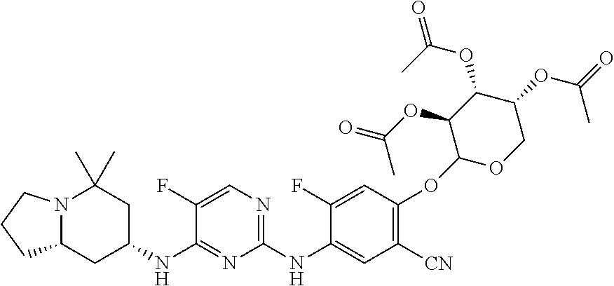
N12C(CC(NC3=NC(NC4=CC([CN])=C(OC5OCC(OC(=O)C)C(OC(=O)C)C5OC(=O)C)C=C4F)=NC=C3F)CC1(C)C)CCC2
